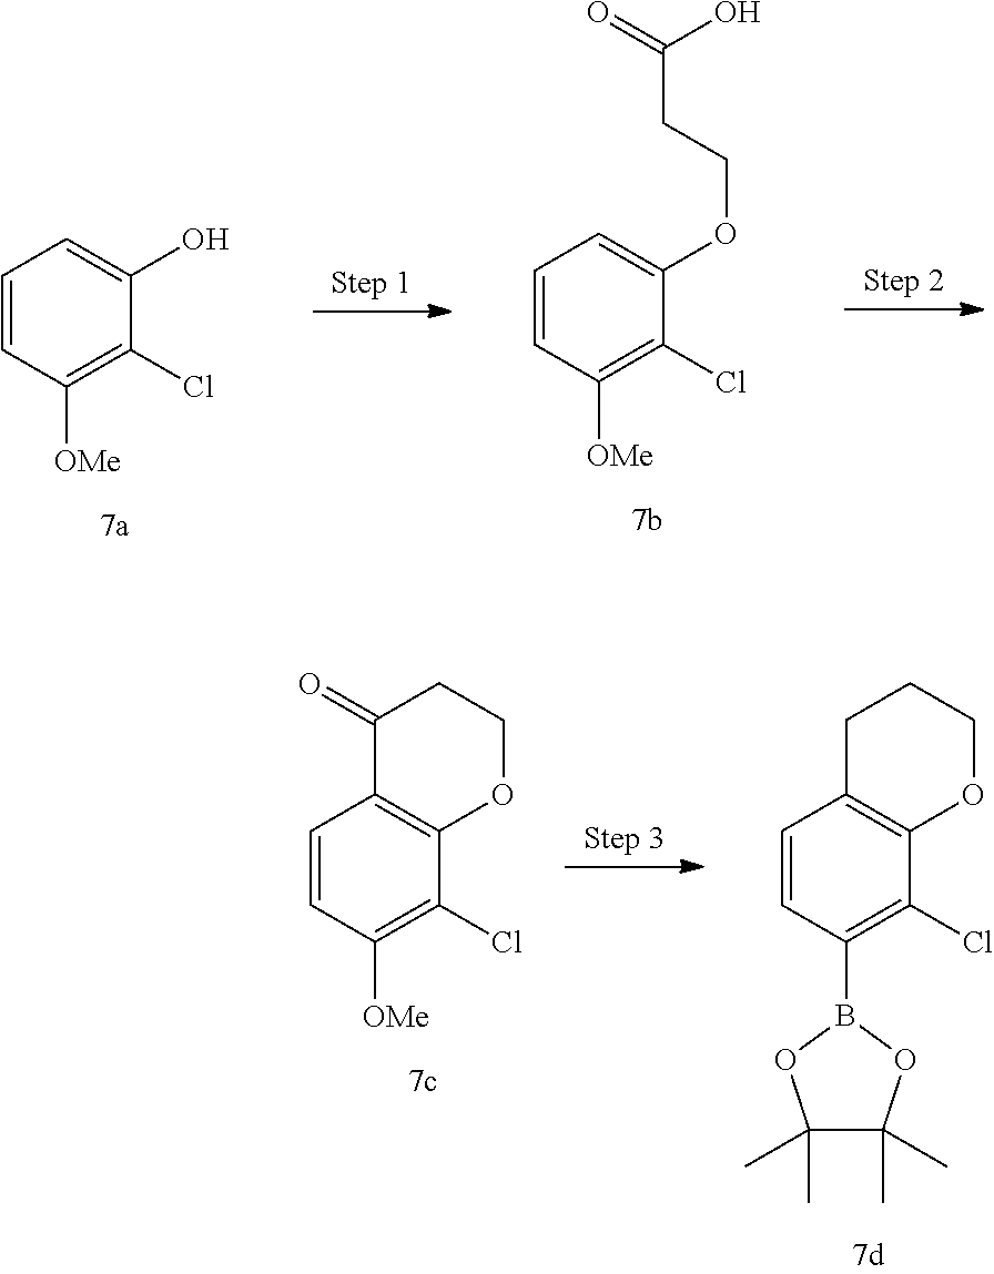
C1=CC([OMe])=C(Cl)C(O)=C1.C1=CC([OMe])=C(Cl)C(OCCC(=O)O)=C1.C1=CC([OMe])=C(Cl)C2=C1C(=O)CCO2.C1=CC(B2OC(C)(C)C(C)(C)O2)=C(Cl)C2=C1CCCO2
